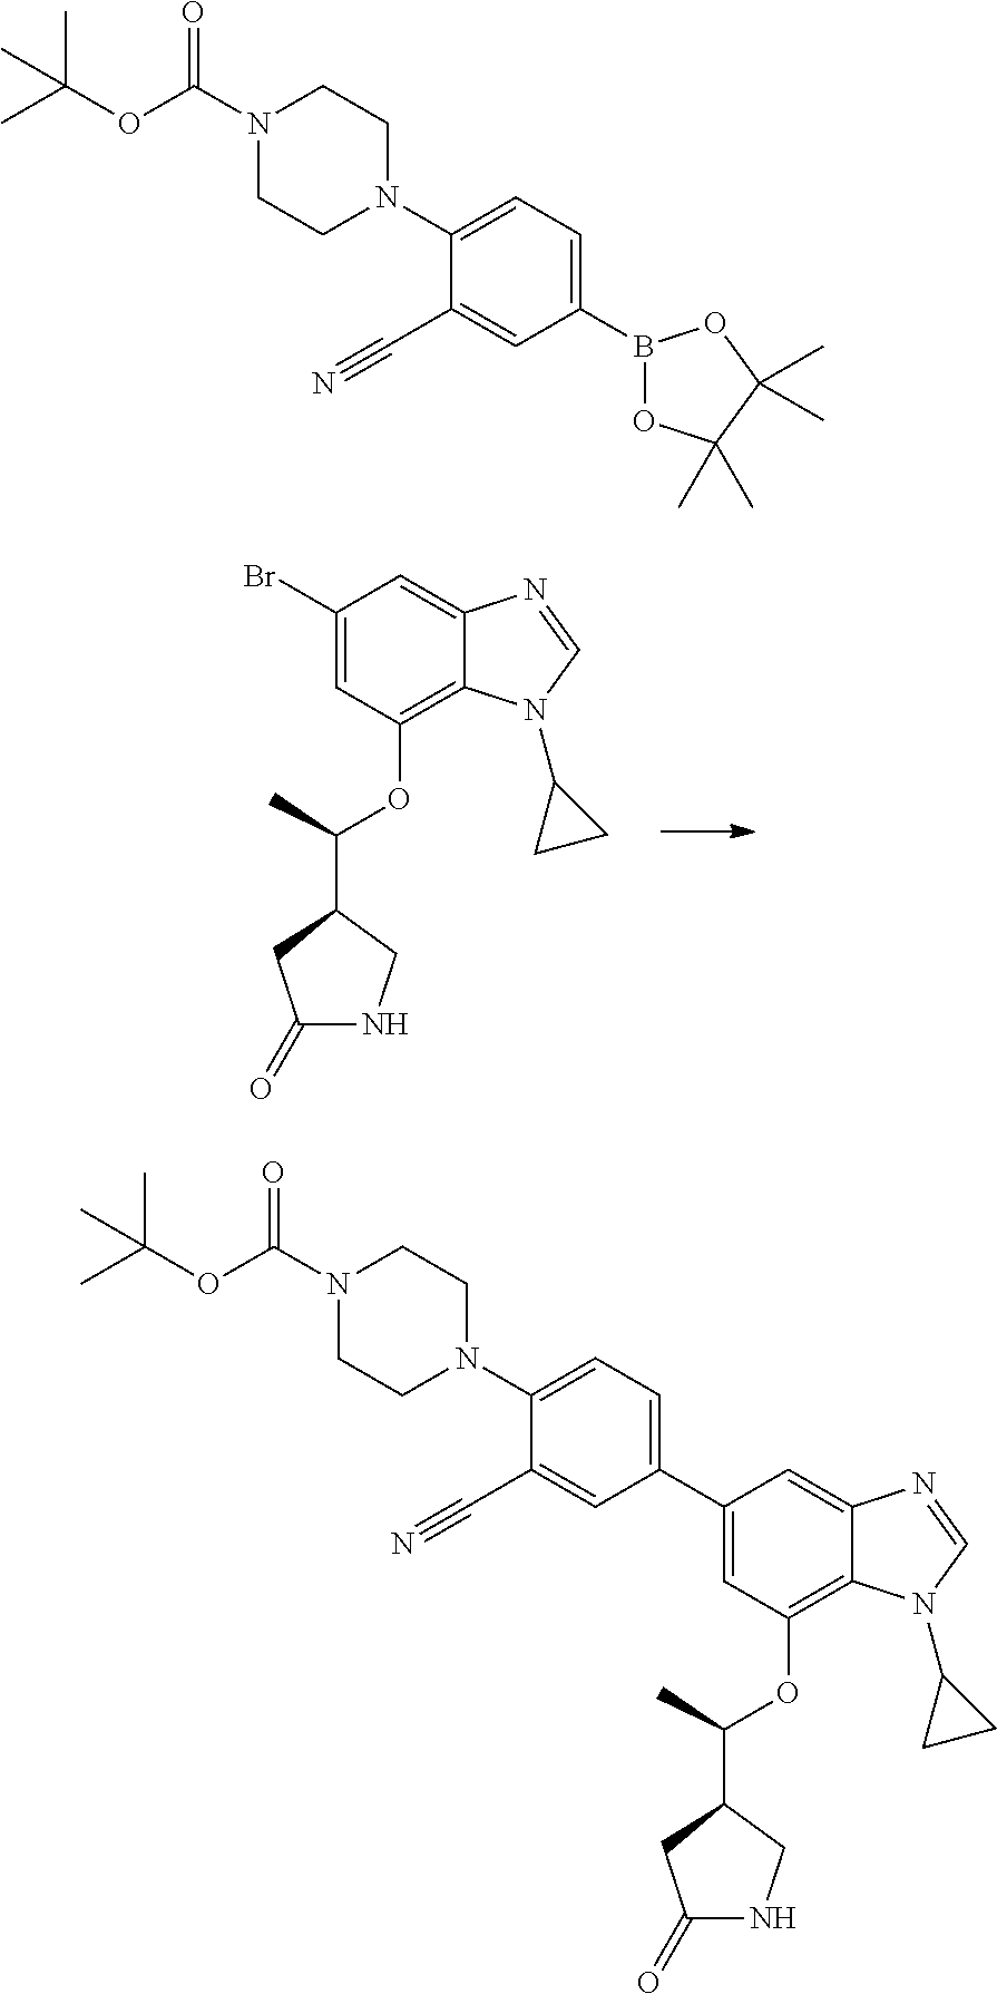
BrC1=CC(OC(C2CC(=O)NC2)C)=C2C(=C1)N=CN2C1CC1.N1(C(OC(C)(C)C)=O)CCN(C2=CC=C(B3OC(C)(C)C(C)(C)O3)C=C2C#N)CC1.C1(N2CCN(C(OC(C)(C)C)=O)CC2)=CC=C(C2=CC(OC(C3CC(=O)NC3)C)=C3C(=C2)N=CN3C2CC2)C=C1C#N
